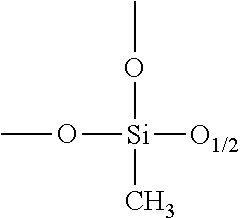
O([Si]([O1/2])(OC)C)C
